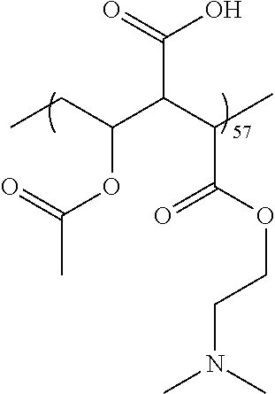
C(=O)(C(C(C(OC(=O)C)CC)C(=O)O)C)OCCN(C)C
